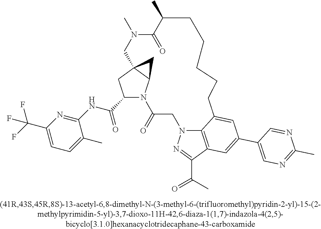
C1(C(NC2=NC(C(F)(F)F)=CC=C2C)=O)N2C3C(C1)(C3)CN(C)C(=O)C(C)CCCCCC1=CC(C3=CN=C(C)N=C3)=CC3=C1N(CC2=O)N=C3C(=O)C
